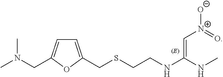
C1=C(CSCCNC(NC)=C[N+]([O-])=O)OC(CN(C)C)=C1
